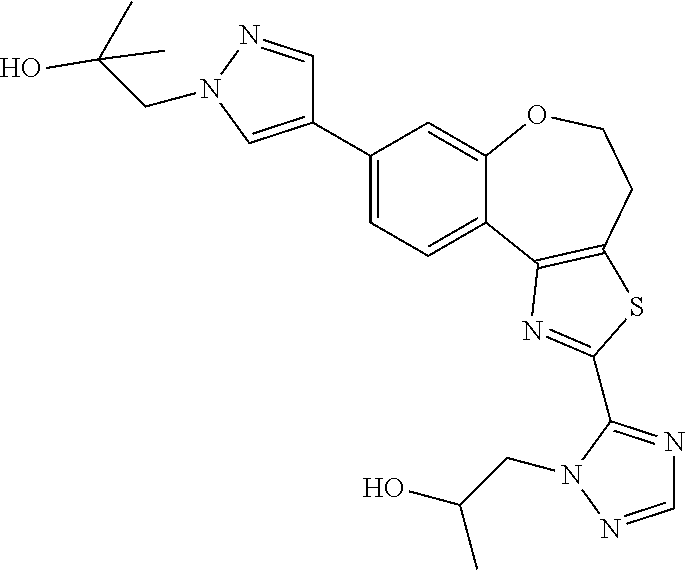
C1=C(C2=CN(CC(C)(O)C)N=C2)C=C2C(=C1)C1=C(CCO2)SC(C2=NC=NN2CC(C)O)=N1
